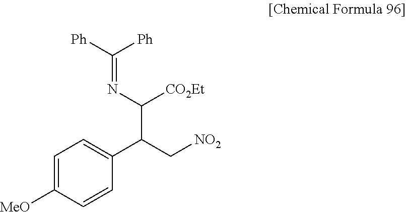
C1=C([MeO])C=CC(C(C[NO2])C(N=C([Ph])[Ph])[CO2Et])=C1
